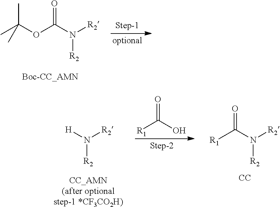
CC(OC(N([R2])[R2])=O)(C)C.[Boc-CC_AMN].[H]N([R2])[R2].[R1]C(O)=O.C(N([R2])[R2])([R1])=O.[CC].[CC_AMN(after optionalstep-1 *CF3CO2H)]
